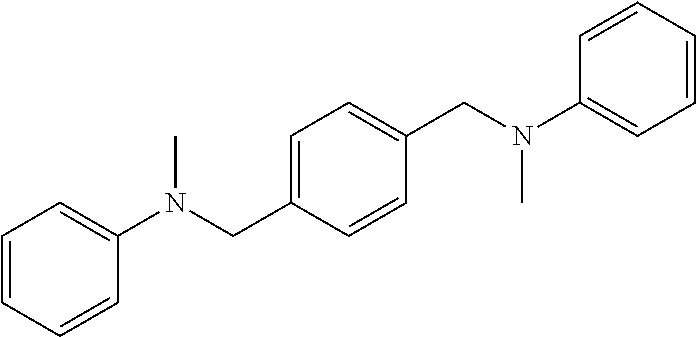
C1=CC(CN(C2=CC=CC=C2)C)=CC=C1CN(C1=CC=CC=C1)C
